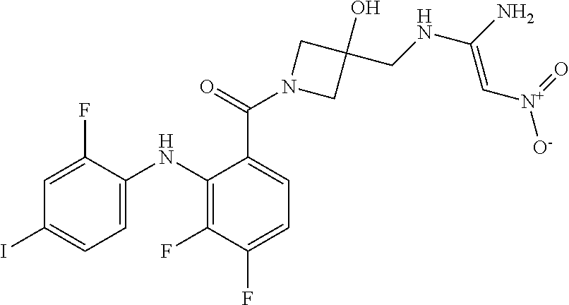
C1=C(F)C(NC2=C(F)C(F)=CC=C2C(=O)N2CC(O)(CNC(N)=C[N+]([O-])=O)C2)=CC=C1I
